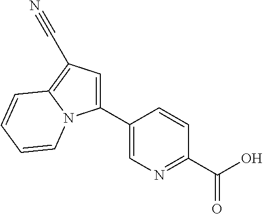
C1(C2=CN=C(C(O)=O)C=C2)=CC(C#N)=C2N1C=CC=C2
